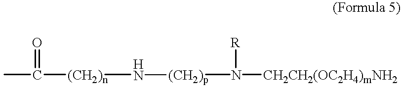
CC(=O)[(CH2)n]CN[(CH2)p]N([R])[CH2CH2(OC2H4)mNH2]
